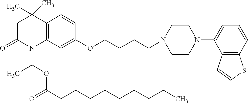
C12=C(C=C(OCCCCN3CCN(C4=CC=CC5=C4C=CS5)CC3)C=C1)N(C(OC(CCCCCCCCC)=O)C)C(=O)CC2(C)C
